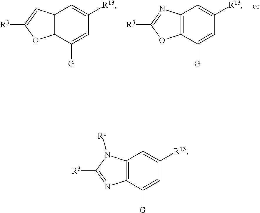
C12=C(C([G])=CC([R13])=C1)OC([R3])=C2.C12=C(C([G])=CC([R13])=C1)OC([R3])=N2.C12=C(C([G])=CC([R13])=C1)N=C([R3])N2[R1]
